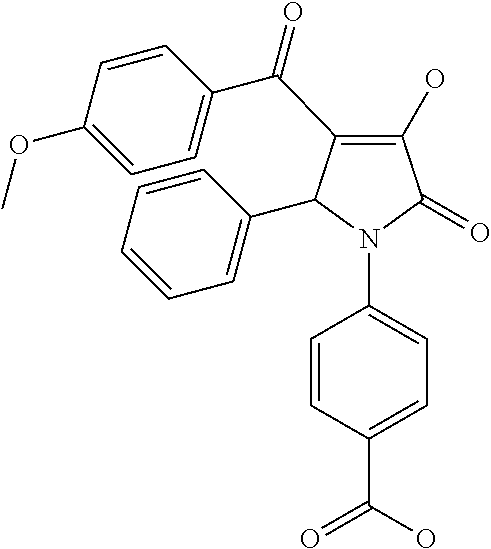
C1(O)=C(C(C2=CC=C(OC)C=C2)=O)C(C2=CC=CC=C2)N(C2=CC=C(C(O)=O)C=C2)C1=O
